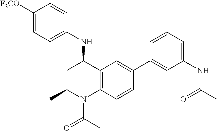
C1([F3CO])=CC=C(NC2CC(C)N(C(=O)C)C3=C2C=C(C2=CC(NC(=O)C)=CC=C2)C=C3)C=C1
